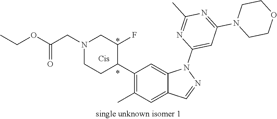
N1(CC(=O)OCC)CCC(C2=C(C)C=C3C(=C2)N(C2=CC(N4CCOCC4)=NC(C)=N2)N=C3)C(F)C1
